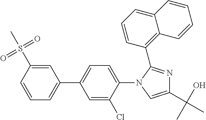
C1(C2=CC=CC(S(C)(=O)=O)=C2)=CC=C(N2C=C(C(O)(C)C)N=C2C2=C3C(=CC=C2)C=CC=C3)C(Cl)=C1
